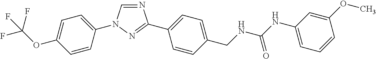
N1=CN(C2=CC=C(OC(F)(F)F)C=C2)N=C1C1=CC=C(CNC(NC2=CC=CC(OC)=C2)=O)C=C1
